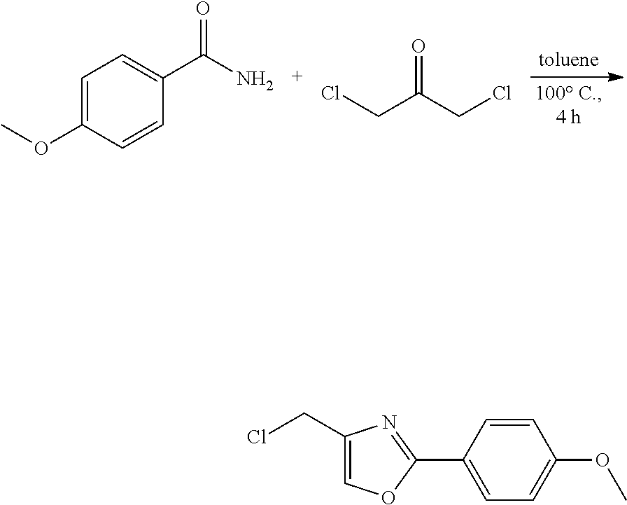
C1=C(OC)C=CC(C(N)=O)=C1.ClCC(CCl)=O.C1(C2=NC(CCl)=CO2)=CC=C(OC)C=C1
